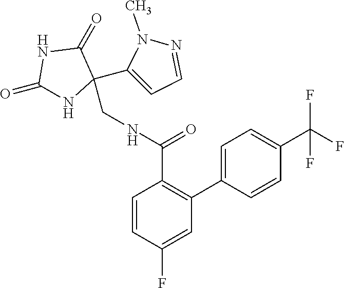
C1(=O)NC(CNC(C2=C(C3=CC=C(C(F)(F)F)C=C3)C=C(F)C=C2)=O)(C2=CC=NN2C)C(=O)N1
